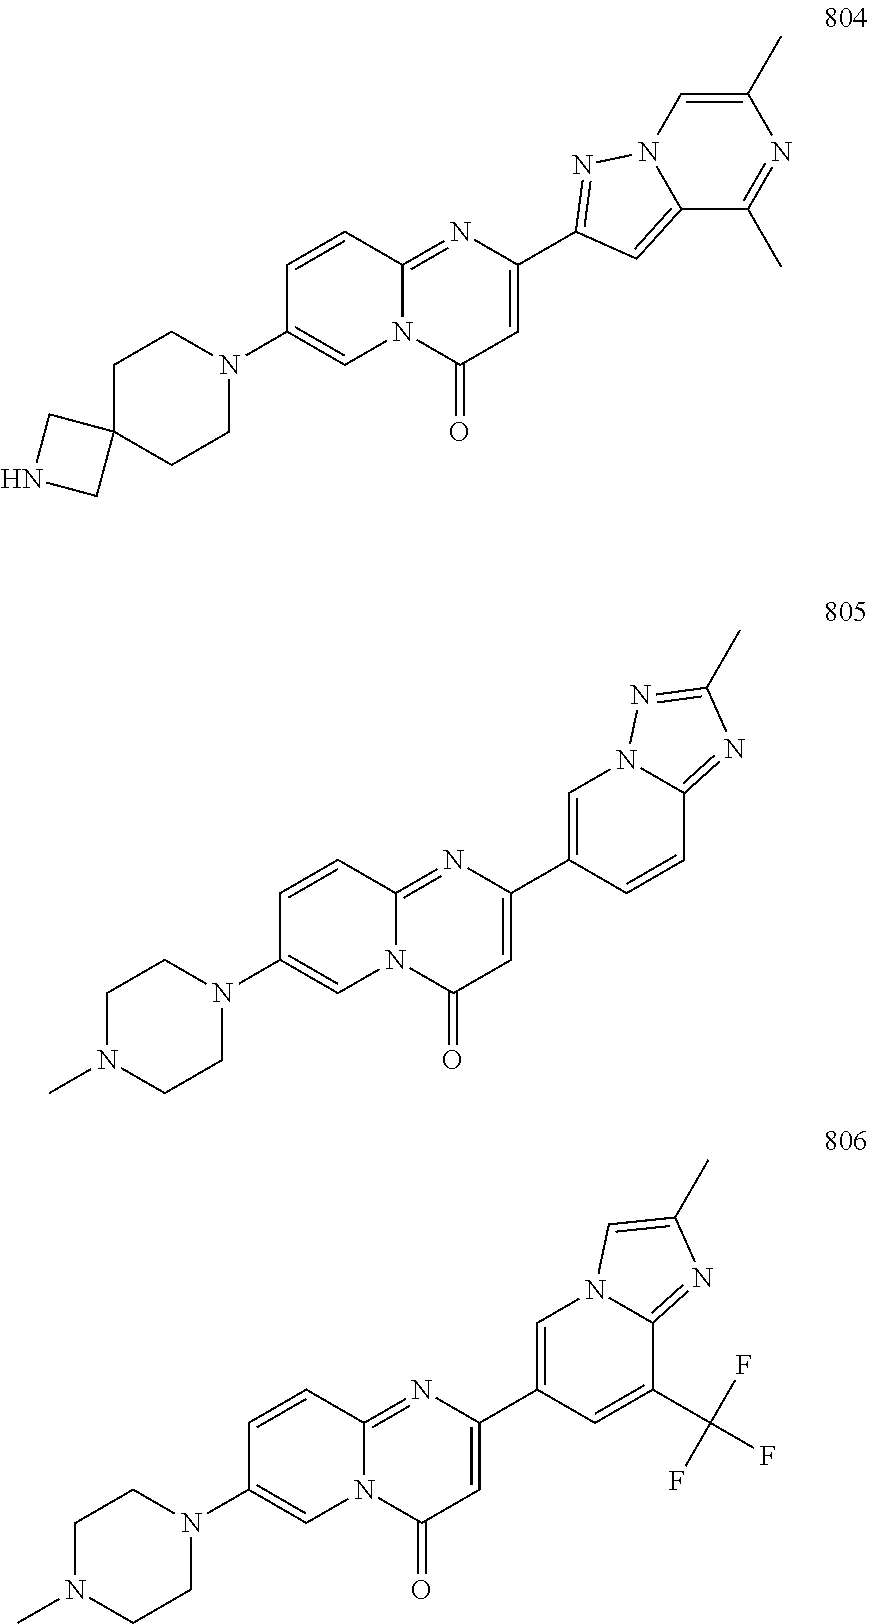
N1(C2=CN3C(=NC(C4=CN5C(=NC(C)=N5)C=C4)=CC3=O)C=C2)CCN(C)CC1.N1(C2=CN3C(=NC(C4=NN5C=C(C)N=C(C)C5=C4)=CC3=O)C=C2)CCC2(CC1)CNC2.N1(C2=CN3C(=NC(C4=CN5C(=NC(C)=C5)C(C(F)(F)F)=C4)=CC3=O)C=C2)CCN(C)CC1
